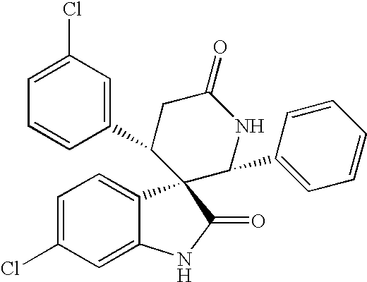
C1(C2CC(=O)NC(C3=CC=CC=C3)C23C2=CC=C(Cl)C=C2NC3=O)=CC(Cl)=CC=C1
